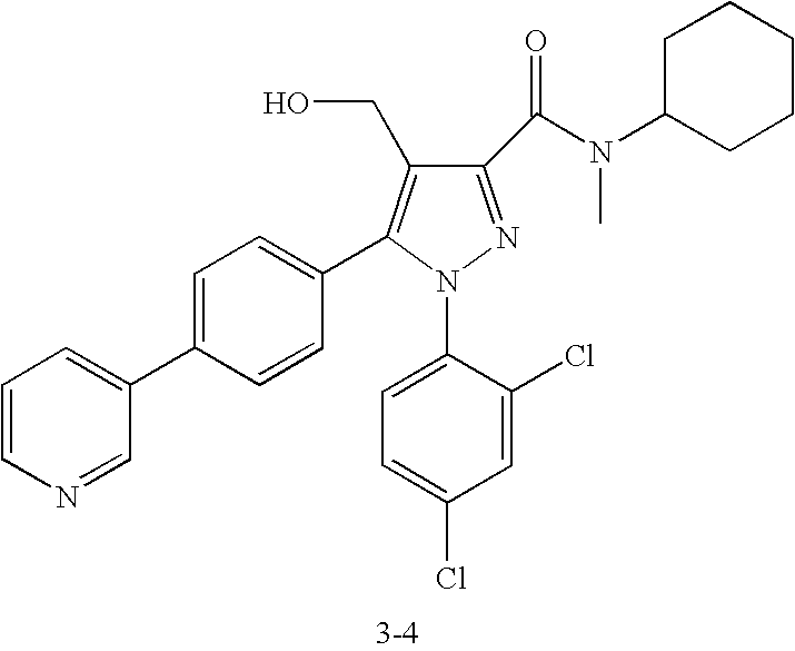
C1(C(N(C2CCCCC2)C)=O)=NN(C2=CC=C(Cl)C=C2Cl)C(C2=CC=C(C3=CC=CN=C3)C=C2)=C1CO
